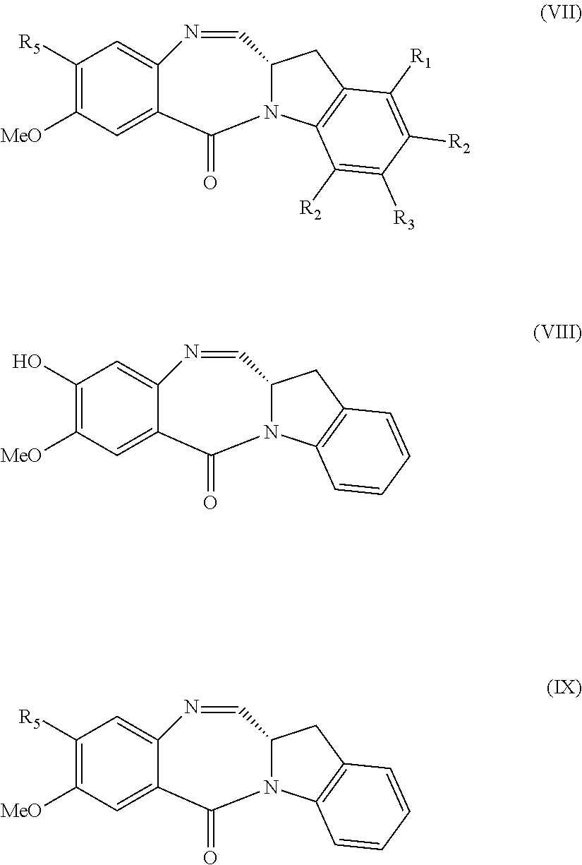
[R5]C1=C([MeO])C=C2C(=C1)N=CC1N(C3=C(C1)C([R1])=C([R2])C([R3])=C3[R2])C2=O.OC1=C([MeO])C=C2C(=C1)N=CC1N(C3=C(C1)C=CC=C3)C2=O.[R5]C1=C([MeO])C=C2C(=C1)N=CC1N(C3=C(C1)C=CC=C3)C2=O
